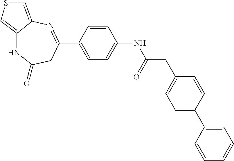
C(=O)(NC1=CC=C(C2=NC3=CSC=C3NC(=O)C2)C=C1)CC1=CC=C(C2=CC=CC=C2)C=C1
